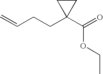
C=CCCC1(C(OCC)=O)CC1
